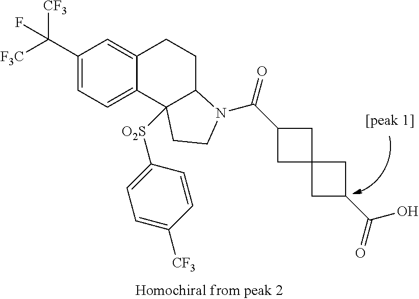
C1(C([F3C])([CF3])F)=CC=C2C(=C1)CCC1C2([O2S]C2=CC=C([CF3])C=C2)CCN1C(C1CC2(C1)CC(C(=O)O)C2)=O
